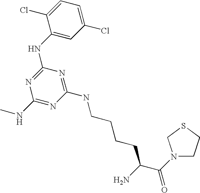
C1(NCCCCC(C(N2CCSC2)=O)N)=NC(NC2=CC(Cl)=CC=C2Cl)=NC(NC)=N1
